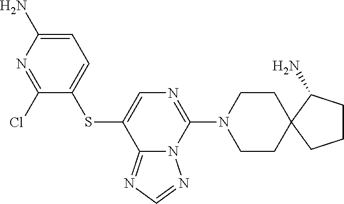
C1(Cl)=NC(N)=CC=C1SC1=CN=C(N2CCC3(CC2)C(N)CCC3)N2C1=NC=N2
